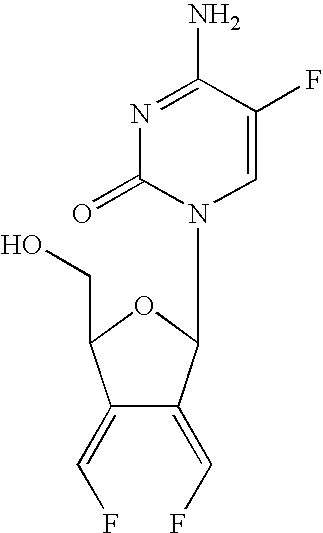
OCC1C(=CF)C(=CF)C(N2C=C(F)C(N)=NC2=O)O1
